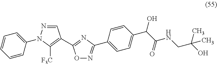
C1=CC=CC(N2N=CC(C3=NC(C4=CC=C(C(C(NCC(O)(C)C)=O)O)C=C4)=NO3)=C2[F3C])=C1
